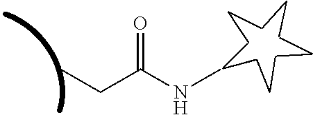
C(NC)(=O)CC
